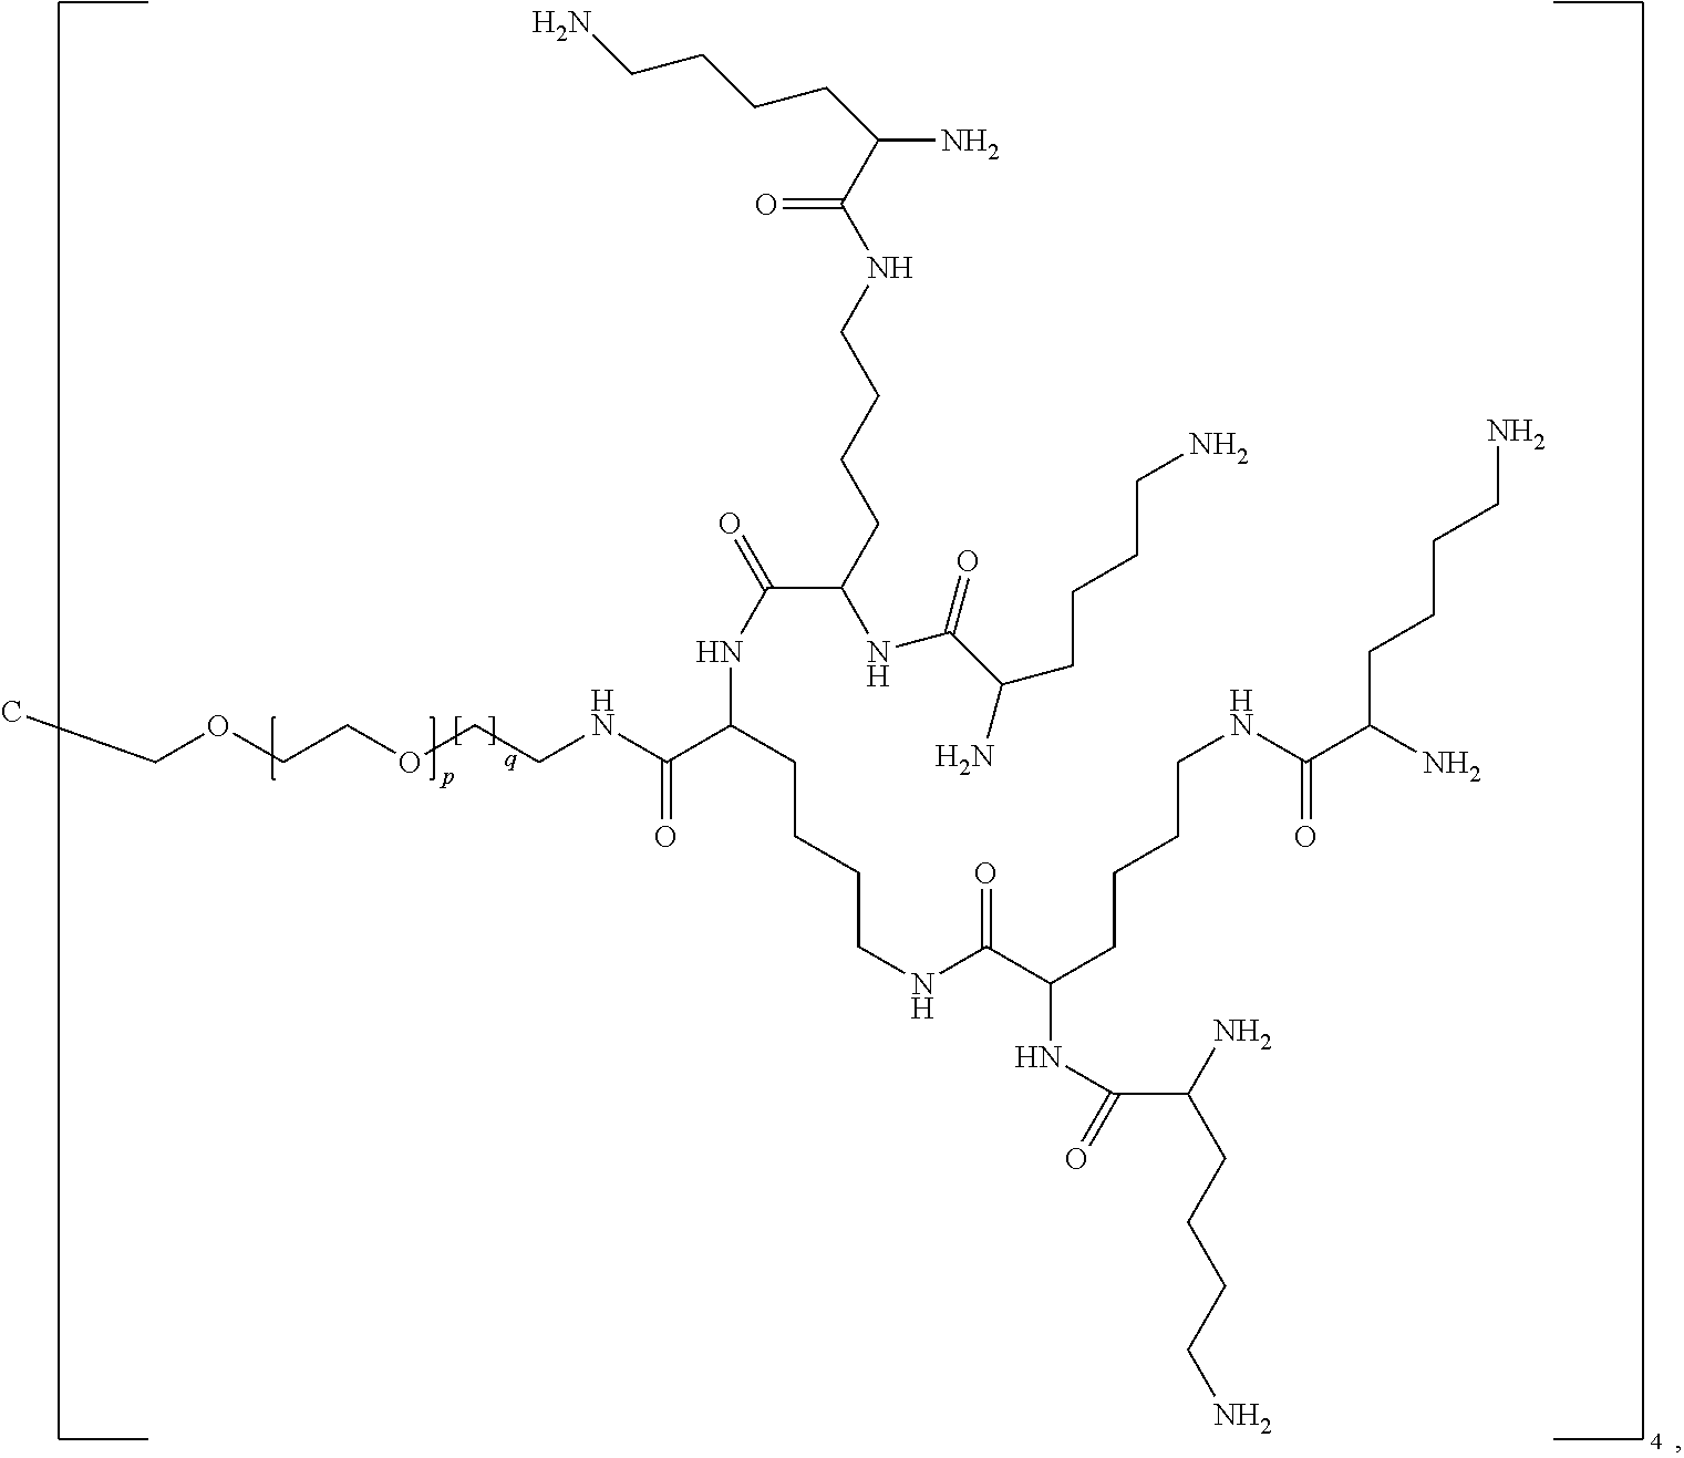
CCOCCOCCNC(C(CCCCNC(C(NC(C(N)CCCCN)=O)CCCCNC(C(N)CCCCN)=O)=O)NC(=O)C(NC(C(CCCCN)N)=O)CCCCNC(C(CCCCN)N)=O)=O
